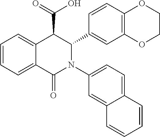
C1=CC=C2C(=C1)C(=O)N(C1=CC=C3C(=C1)C=CC=C3)C(C1=CC3=C(C=C1)OCCO3)C2C(=O)O
